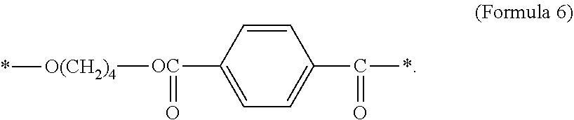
C1=C([OC](=O)[O(CH2)4]*)C=CC(C(=O)*)=C1
